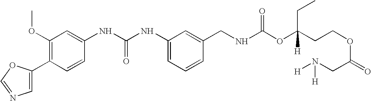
C1=C(C2=C(OC)C=C(NC(NC3=CC=CC(CNC(OC(CCOC(=O)CN([H])[H])(CC)[H])=O)=C3)=O)C=C2)OC=N1
